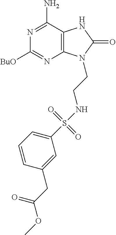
C1([BuO])=NC2=C(C(N)=N1)NC(=O)N2CCNS(C1=CC=CC(CC(OC)=O)=C1)(=O)=O
